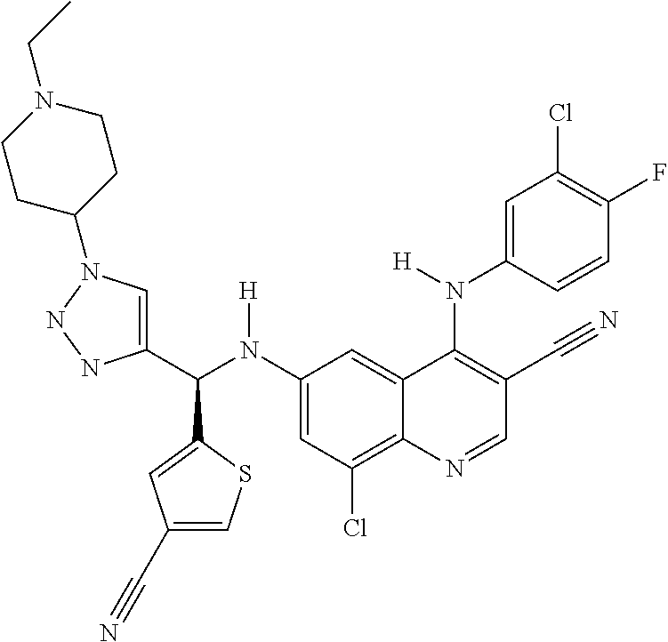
C1(N(C(C2=CN(C3CCN(CC)CC3)NN2)C2=CC(C#N)=CS2)[H])=CC(Cl)=C2C(=C1)C(N(C1=CC(Cl)=C(F)C=C1)[H])=C(C#N)C=N2
